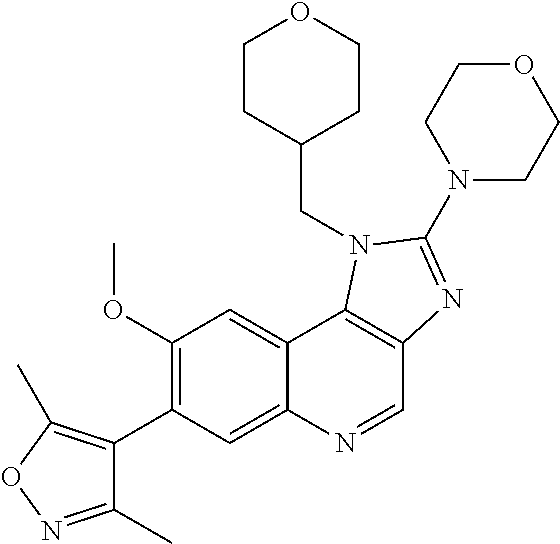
C1(OC)=C(C2=C(C)ON=C2C)C=C2C(=C1)C1=C(C=N2)N=C(N2CCOCC2)N1CC1CCOCC1
